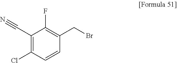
C1(C#N)=C(Cl)C=CC(CBr)=C1F
